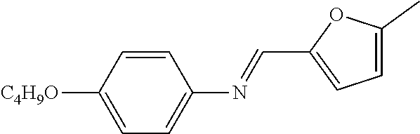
C1=CC([C4H9O])=CC=C1N=CC1=CC=C(C)O1
